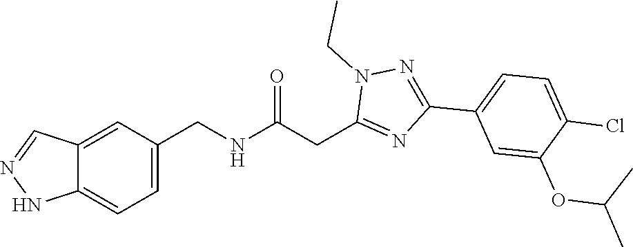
C12=CC=C(CNC(CC3=NC(C4=CC=C(Cl)C(OC(C)C)=C4)=NN3CC)=O)C=C1C=NN2
